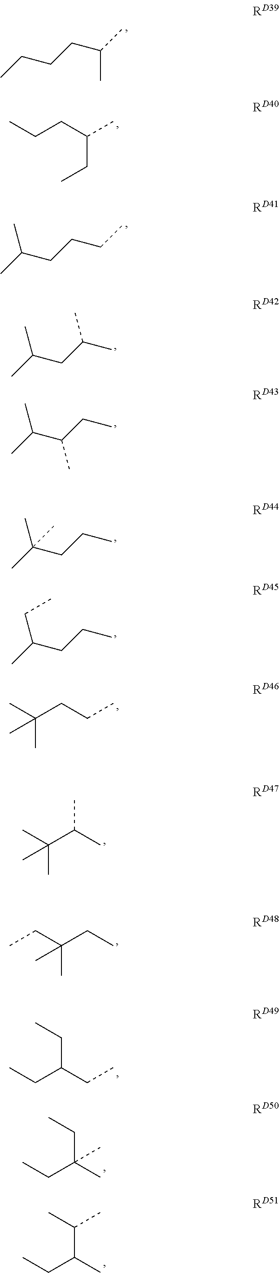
CCCCC(C)C.CCCC(C)CC.CC(CCCC)C.CC(CC(C)C)C.CC(C(CC)C)C.CC(CCC)(C)C.CC(CCC)CC.CC(CCC)(C)C.CC(C(C)C)(C)C.C(C(CC)(C)C)C.CCC(CC)CC.CCC(C)(CC)C.CCC(C)C(C)C
